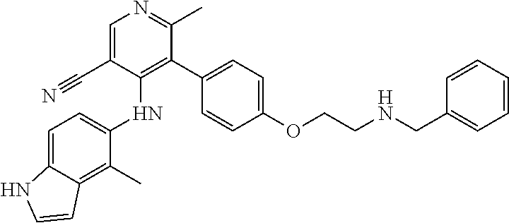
C1(C)=C2C(=CC=C1NC1=C(C3=CC=C(OCCNCC4=CC=CC=C4)C=C3)C(C)=NC=C1C#N)NC=C2
